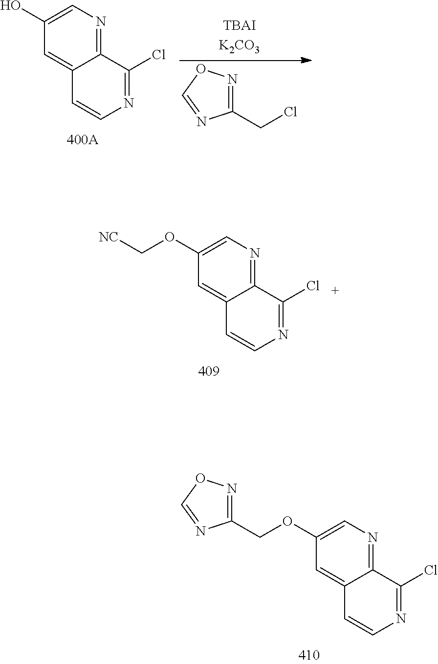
C12=NC=C(O)C=C1C=CN=C2Cl.C1(CCl)=NOC=N1.[NC]COC1=CN=C2C(=C1)C=CN=C2Cl.C1(COC2=CN=C3C(=C2)C=CN=C3Cl)=NOC=N1
